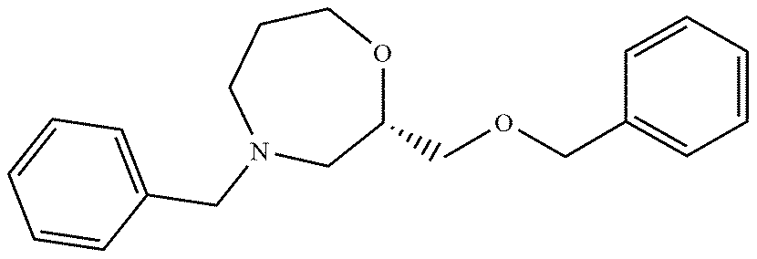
C1CN(CC2=CC=CC=C2)CC(COCC2=CC=CC=C2)OC1
